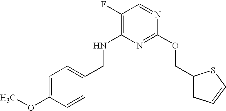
C1(F)=C(NCC2=CC=C(OC)C=C2)N=C(OCC2=CC=CS2)N=C1
